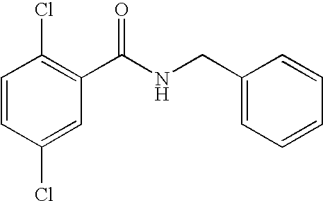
C1=CC(Cl)=CC(C(NCC2=CC=CC=C2)=O)=C1Cl
